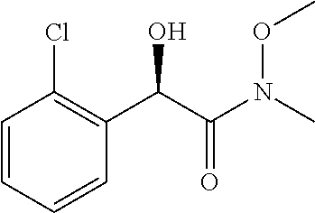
C1=CC=CC(C(O)C(=O)N(OC)C)=C1Cl
